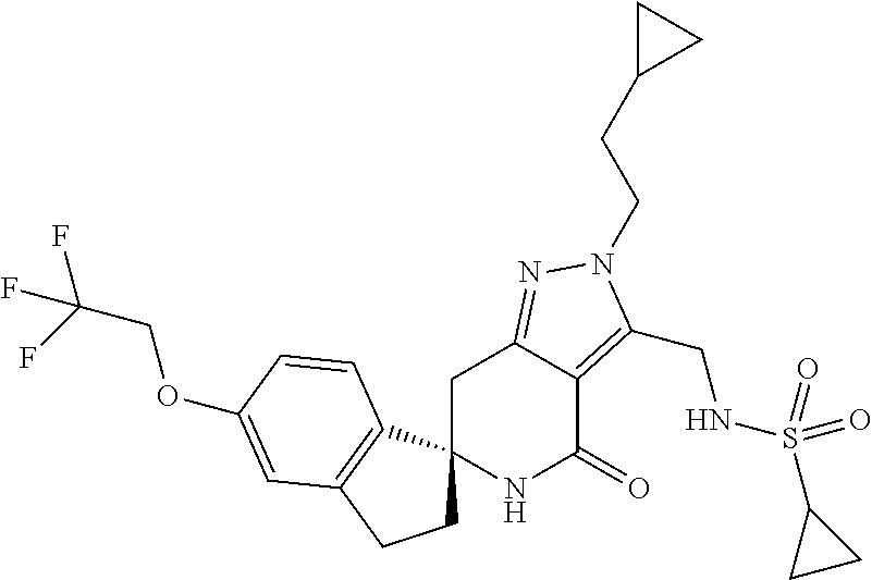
O(C1=CC2=C(C3(CC2)NC(=O)C2=C(CNS(C4CC4)(=O)=O)N(CCC4CC4)N=C2C3)C=C1)CC(F)(F)F
